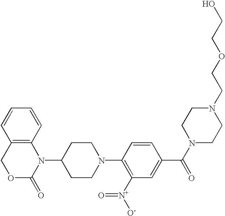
N1(C2CCN(C3=C([N+](=O)[O-])C=C(C(N4CCN(CCOCCO)CC4)=O)C=C3)CC2)C2=C(COC1=O)C=CC=C2
